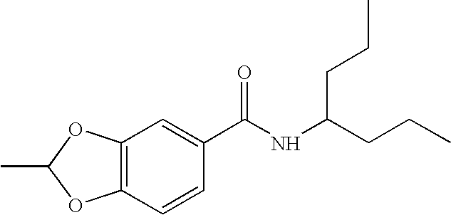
C12=C(C=CC(C(NC(CCC)CCC)=O)=C1)OC(C)O2
